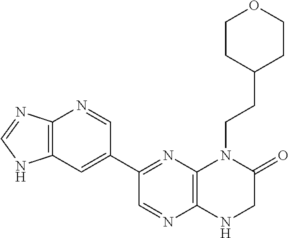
C12=C(N=C(C3=CC4=C(N=C3)N=CN4)C=N1)N(CCC1CCOCC1)C(=O)CN2
